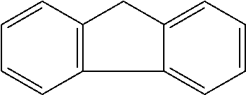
C1=CC2=C(C=C1)C1=CC=CC=C1C2
